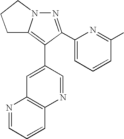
N1=C(C2=CC=CC(C)=N2)C(C2=CC3=C(N=C2)C=CC=N3)=C2N1CCC2
